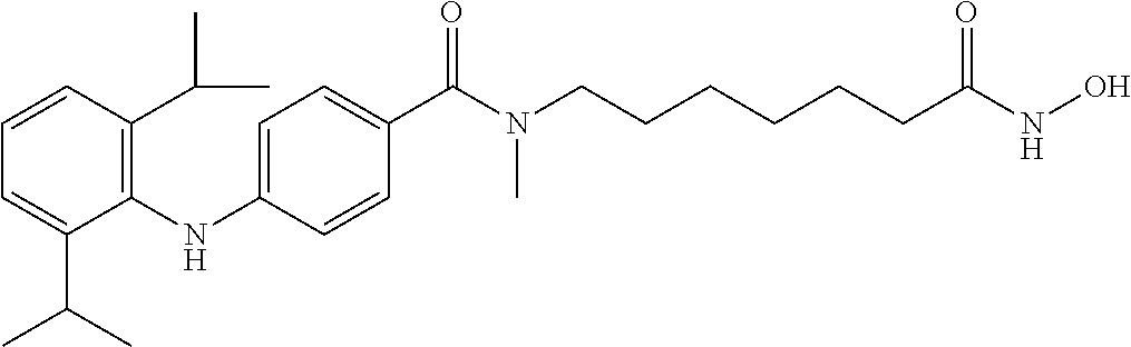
C1(NC2=C(C(C)C)C=CC=C2C(C)C)=CC=C(C(N(CCCCCCC(NO)=O)C)=O)C=C1
